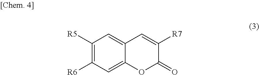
C1([R5])=C([R6])C=C2C(=C1)C=C([R7])C(=O)O2
